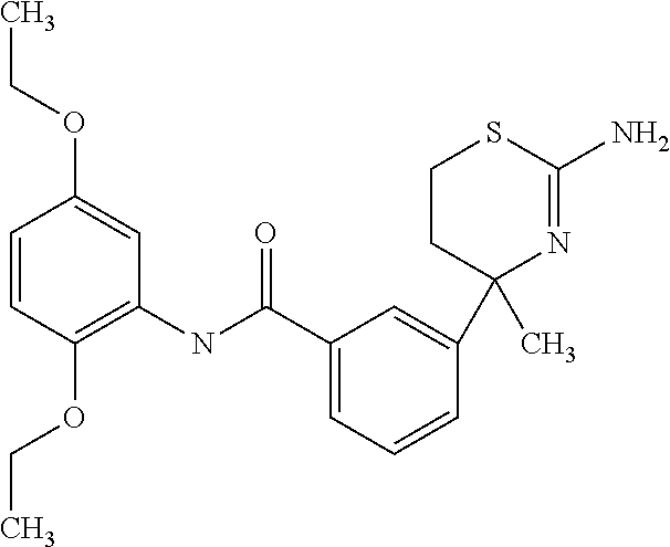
C1(C(NC2=C(OCC)C=CC(OCC)=C2)=O)=CC=CC(C2(C)N=C(N)SCC2)=C1
